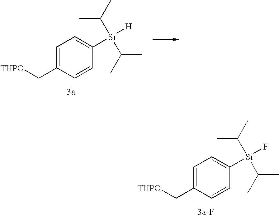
C1=C(C[THPO])C=CC([Si](C(C)C)(C(C)C)[H])=C1.C1=C(C[THPO])C=CC([Si](C(C)C)(C(C)C)F)=C1
